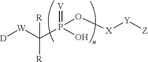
[V]=P(O)(C([W][D])([R])[R])O[X][Y][Z]
